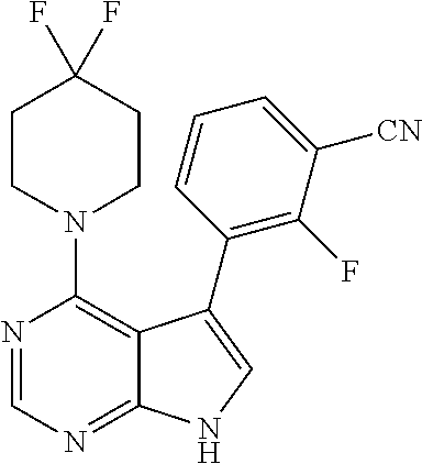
N1(C2=C3C(=NC=N2)NC=C3C2=C(F)C([CN])=CC=C2)CCC(F)(F)CC1
